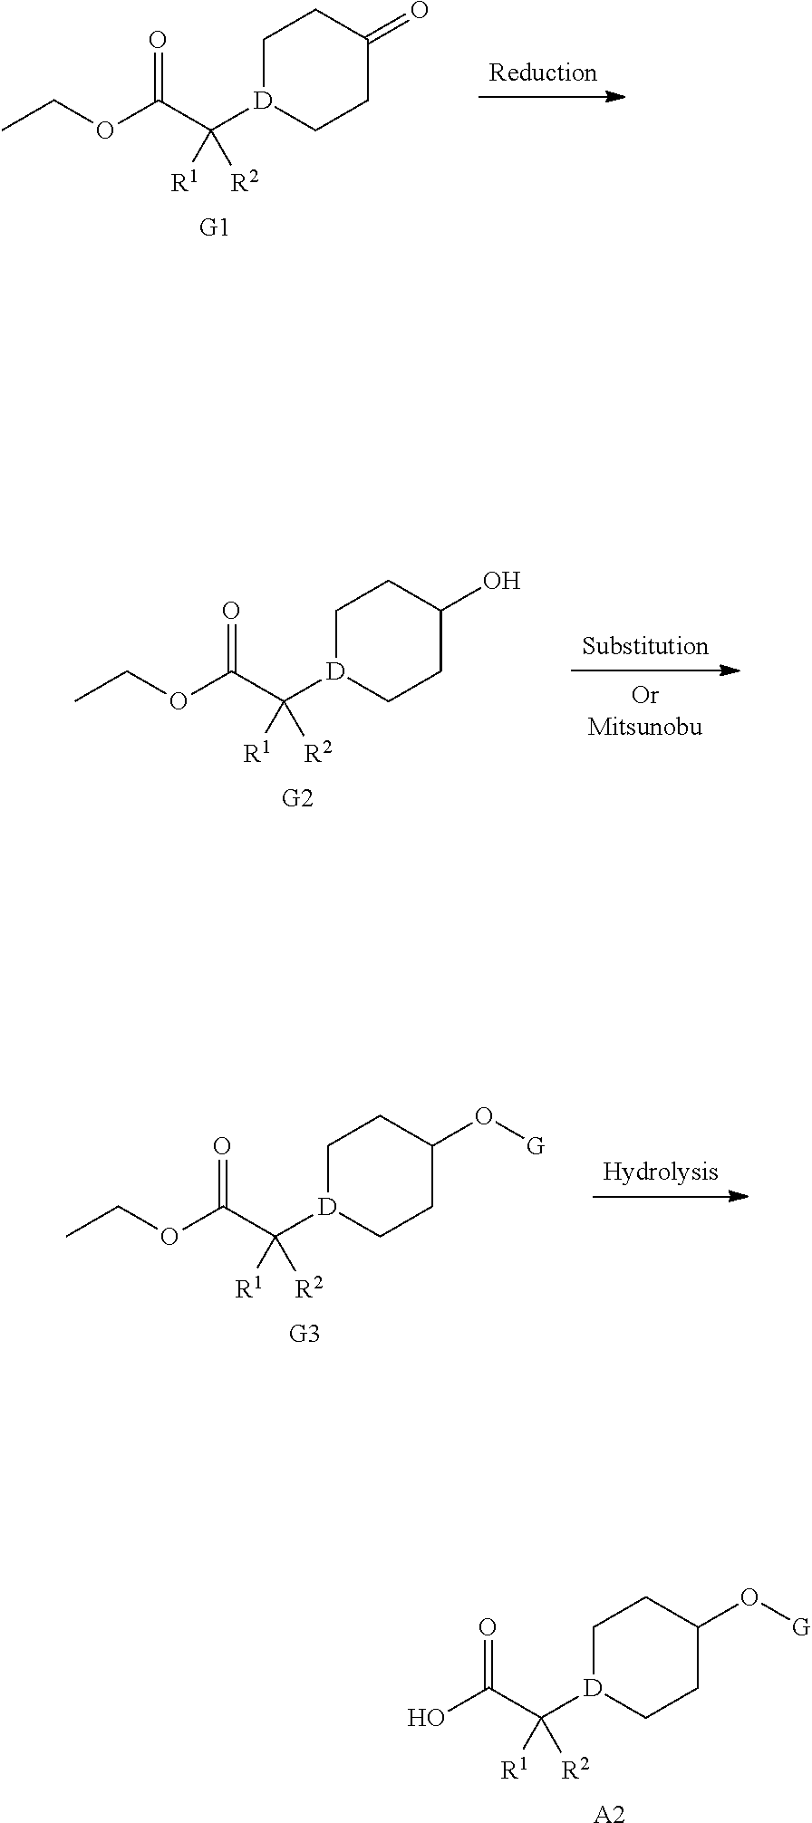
C1[D](C(C(OCC)=O)([R2])[R1])CCC(=O)C1.[G1].C1[D](C(C(OCC)=O)([R2])[R1])CCC(O)C1.[G2].C1[D](C(C(OCC)=O)([R2])[R1])CCC(O[G])C1.[G3].C1[D](C(C(O)=O)([R2])[R1])CCC(O[G])C1.[A2]
